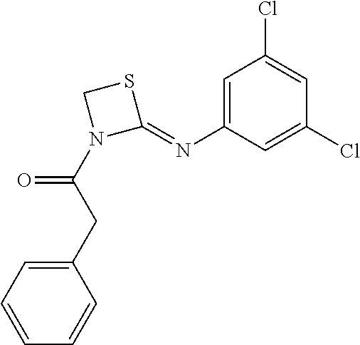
C1=C(N=C2SCN2C(CC2=CC=CC=C2)=O)C=C(Cl)C=C1Cl
